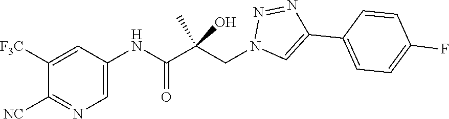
C1=C(NC(C(CN2C=C(C3=CC=C(F)C=C3)N=N2)(C)O)=O)C=C([F3C])C([NC])=N1
